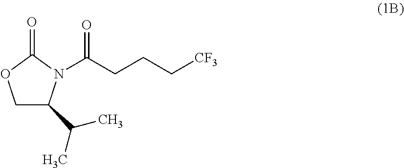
C1C(C(C)C)N(C(CCC[CF3])=O)C(=O)O1
